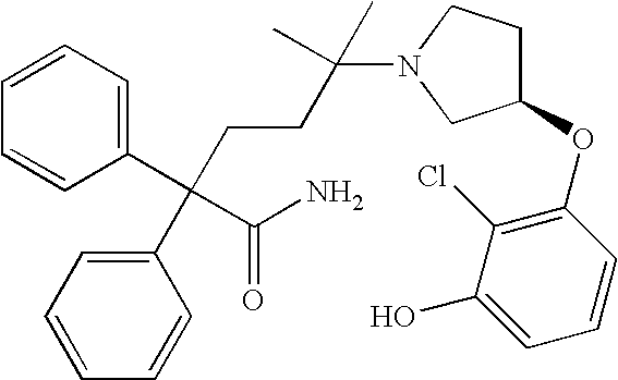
C1=CC=C(C(C(=O)N)(C2=CC=CC=C2)CCC(N2CC(OC3=C(Cl)C(O)=CC=C3)CC2)(C)C)C=C1
